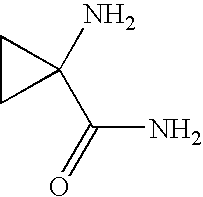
C1CC1(N)C(=O)N
